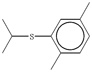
C(Sc1c(C)ccc(C)c1)(C)C
